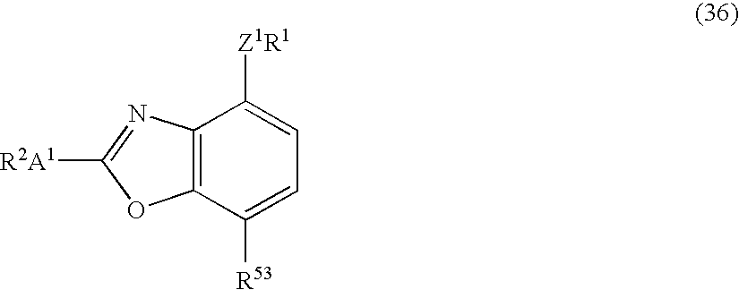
C12=C(C([R53])=CC=C1[Z1R1])OC([R2A1])=N2
